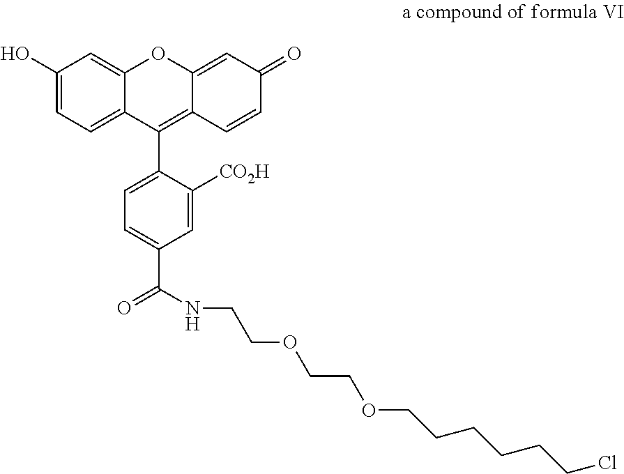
O(CCOCCCCCCCl)CCNC(C1=CC=C(C2=C3C(=CC(=O)C=C3)OC3=CC(O)=CC=C32)C([CO2H])=C1)=O
